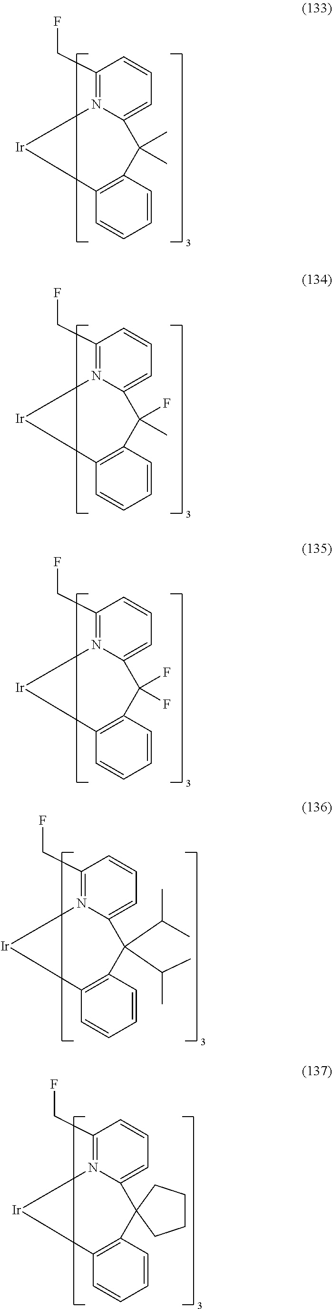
C1(CF)=N2C(=CC=C1)C(C)(C)C1=C(C=CC=C1)[Ir]2.C1(CF)=N2C(=CC=C1)C(F)(C)C1=C(C=CC=C1)[Ir]2.C1(CF)=N2C(=CC=C1)C(F)(F)C1=C(C=CC=C1)[Ir]2.C1(CF)=N2C(=CC=C1)C(C(C)C)(C(C)C)C1=C(C=CC=C1)[Ir]2.C1(CF)=N2C(=CC=C1)C1(C3=C(C=CC=C3)[Ir]2)CCCC1
